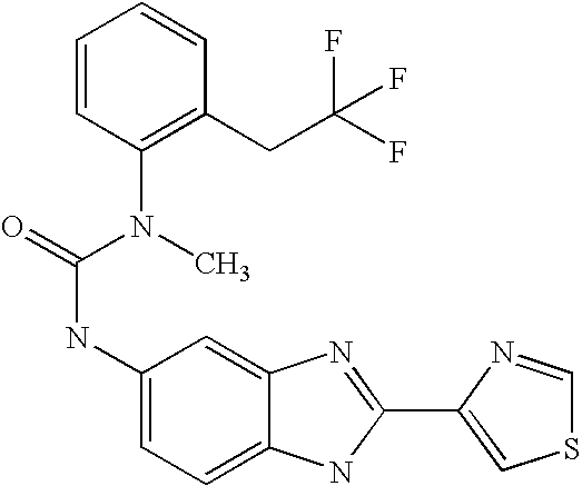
C1=C2C(=CC=C1NC(=O)N(C)C1=C(CC(F)(F)F)C=CC=C1)NC(C1=CSC=N1)=N2
